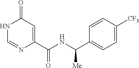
N1C=NC(C(NC(C2=CC=C([CF3])C=C2)[Me])=O)=CC1=O
